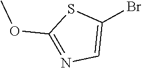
O(C)C1=NC=C(Br)S1
